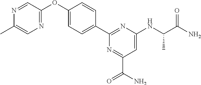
C1(C2=CC=C(OC3=NC=C(C)N=C3)C=C2)=NC(NC(C(=O)N)C)=CC(C(N)=O)=N1
